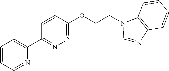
C1=CC=NC(C2=NN=C(OCCN3C=NC4=C3C=CC=C4)C=C2)=C1
